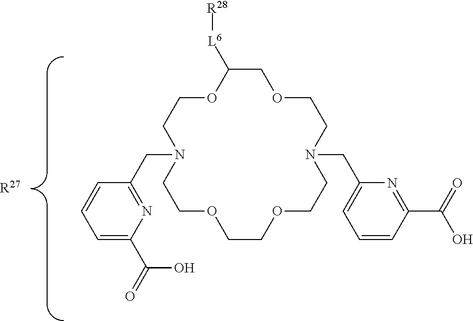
C1=C(C(=O)O)N=C(CN2CCOC([L6][R28])COCCN(CC3=CC=CC(C(=O)O)=N3)CCOCCOCC2)C=C1.[R27]
